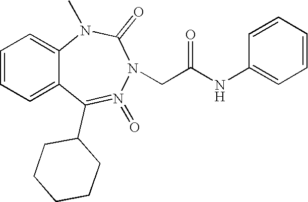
C1=CC=C2C(=C1)N(C)C(=O)N(CC(NC1=CC=CC=C1)=O)N(=O)=C2C1CCCCC1
